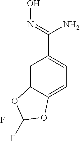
C1=C(C(N)=NO)C=C2C(=C1)OC(F)(F)O2
